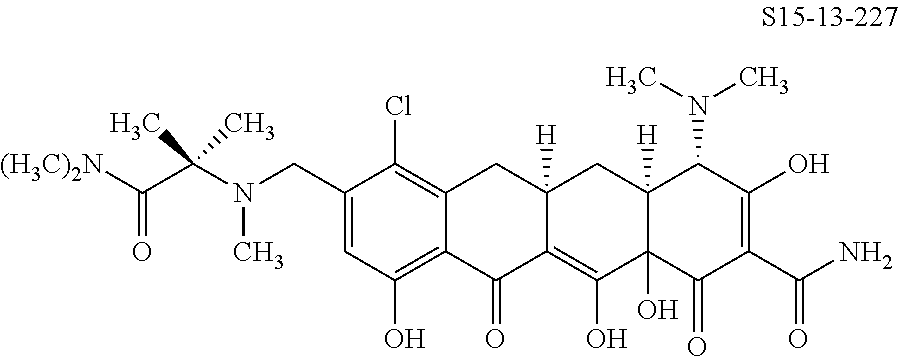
C1(CN(C(C([(H3C)2N])=O)(C)C)C)=CC(O)=C2C(=C1Cl)CC1([H])C(=C(O)C3(O)C([H])(C1)C(N(C)C)C(O)=C(C(N)=O)C3=O)C2=O
